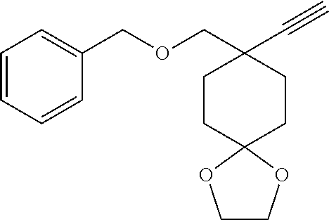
C1CC2(CCC1(COCC1=CC=CC=C1)C#C)OCCO2
